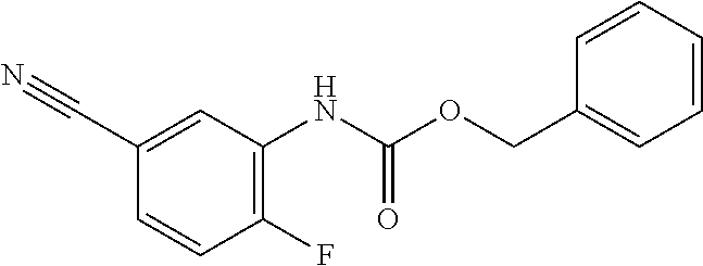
C1(F)=C(NC(OCC2=CC=CC=C2)=O)C=C(C#N)C=C1
